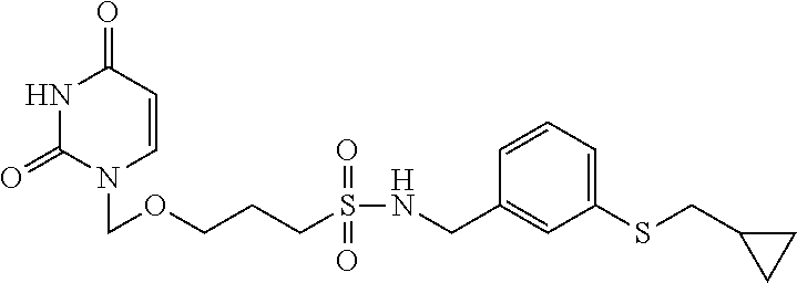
N1C(=O)N(COCCCS(NCC2=CC(SCC3CC3)=CC=C2)(=O)=O)C=CC1=O
